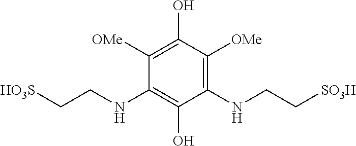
C1(NCC[SO3H])=C([OMe])C(O)=C([OMe])C(NCC[HO3S])=C1O
